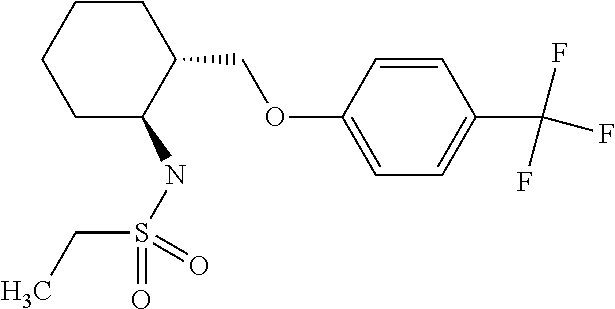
C1C(NS(CC)(=O)=O)C(COC2=CC=C(C(F)(F)F)C=C2)CCC1
